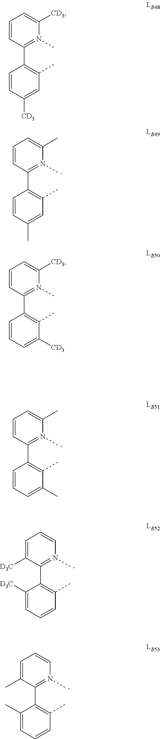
C1=CC(C2=C(C)C=C(C)C=C2)=N(C)C(C)=C1.C1=CC(C2=C(C)C(C)=CC=C2)=N(C)C(C)=C1.C1=C(C)C(C2=C(C)C=CC=C2C)=N(C)C=C1.C1=CC(C2=C(C)C=C([CD3])C=C2)=N(C)C([CD3])=C1.C1=CC(C2=C(C)C([CD3])=CC=C2)=N(C)C([CD3])=C1.C1=C([D3C])C(C2=C(C)C=CC=C2[D3C])=N(C)C=C1
